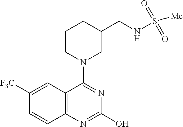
C1([F3C])=CC2=C(C=C1)N=C(O)N=C2N1CC(CNS([Me])(=O)=O)CCC1
